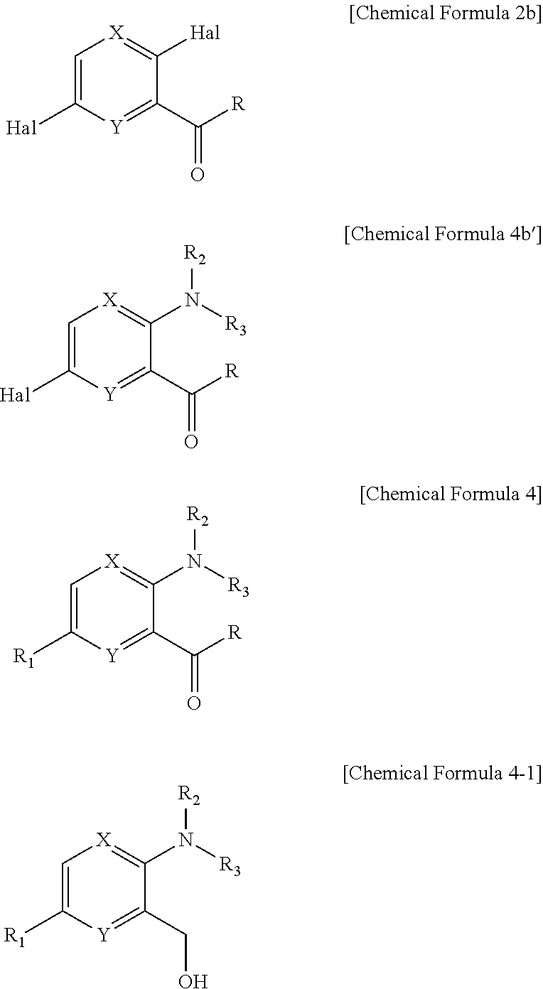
C1=C([Hal])[Y]=C(C(=O)[R])C(N([R3])[R2])=[X]1.C1=C([Hal])[Y]=C(C(=O)[R])C([Hal])=[X]1.C1=C([R1])[Y]=C(C(=O)[R])C(N([R3])[R2])=[X]1.C1=C([R1])[Y]=C(CO)C(N([R3])[R2])=[X]1
